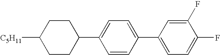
C1([C5H11])CCC(C2=CC=C(C3=CC=C(F)C(F)=C3)C=C2)CC1
